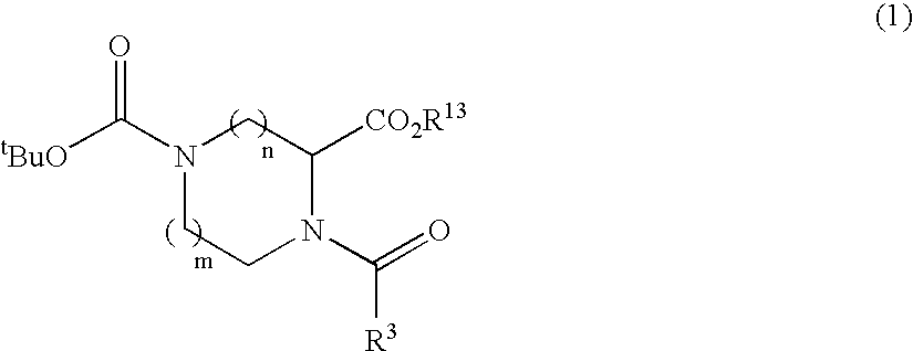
[tBuO]C(N1CC([CO2R13])N(C(=O)[R3])CC1)=O
